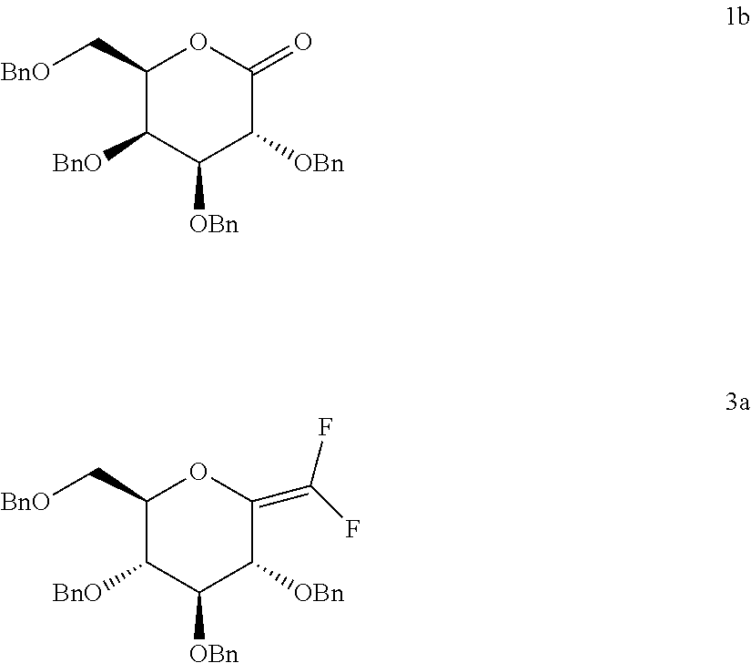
C1(C[BnO])C([BnO])C([OBn])C([OBn])C(=O)O1.C1(C[BnO])C([BnO])C([OBn])C([OBn])C(=C(F)F)O1
